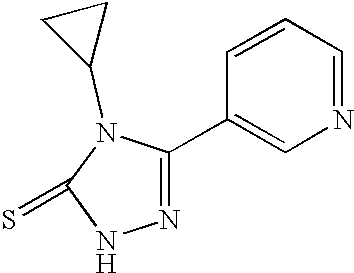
N1=C(C2=CN=CC=C2)N(C2CC2)C(=S)N1
